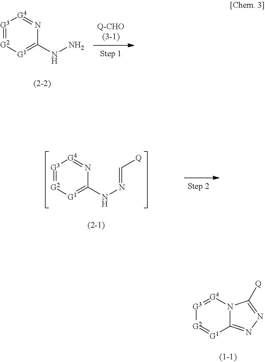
[G3]1=[G2][G1]=C(NN=C[Q])N=[G4]1.[G3]1=[G4]N2C(=NN=C2[Q])[G1]=[G2]1.[G3]1=[G2][G1]=C(NN)N=[G4]1
